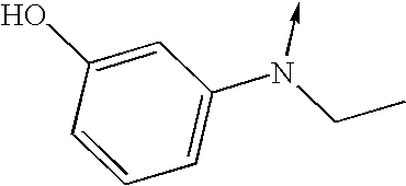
C1(N(->C)CC)=CC=CC(O)=C1
